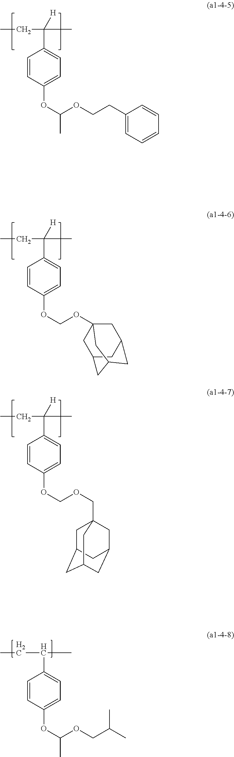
CCC(C)(C1=CC=C(OCOC23CC4CC(C2)CC(C4)C3)C=C1)[H].CCC(C)(C1=CC=C(OC(OCCC2=CC=CC=C2)C)C=C1)[H].CCC(C)C1=CC=C(OC(OCC(C)C)C)C=C1.CCC(C)(C1=CC=C(OCOCC23CC4CC(CC(C2)C4)C3)C=C1)[H]
